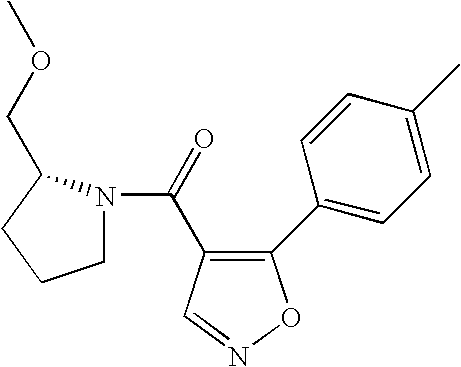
C1(C2=CC=C(C)C=C2)=C(C(=O)N2CCCC2COC)C=NO1
